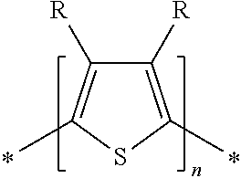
C1([R])=C(C)SC(C)=C1[R]
